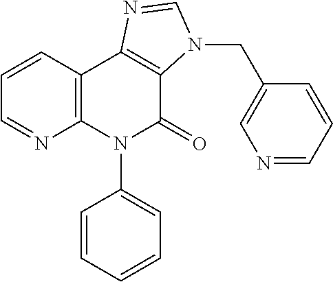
C1=CC2=C(N=C1)N(C1=CC=CC=C1)C(=O)C1=C2N=CN1CC1=CN=CC=C1
